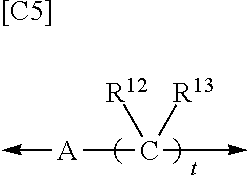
[A](C(->C)([R13])[R12])->C.[[C5]]
